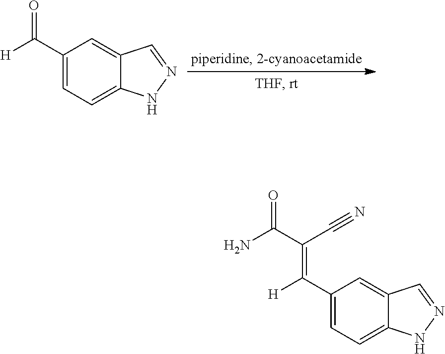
C1(C(=O)[H])=CC=C2C(=C1)C=NN2.C1(C(=C(C#N)C(N)=O)[H])=CC=C2C(=C1)C=NN2
